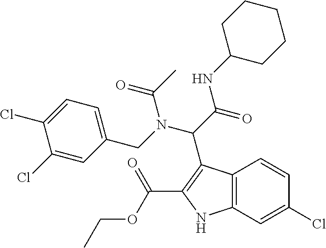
C12=C(C=C(Cl)C=C1)NC(C(OCC)=O)=C2C(C(NC1CCCCC1)=O)N(C(=O)C)CC1=CC=C(Cl)C(Cl)=C1
